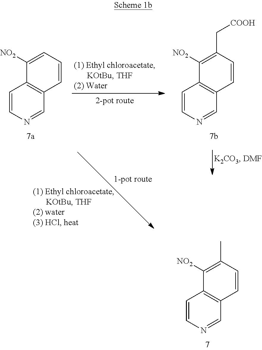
C1([NO2])=C(C)C=CC2=C1C=CN=C2.C1([NO2])=CC=CC2=C1C=CN=C2.C1([NO2])=C(C[COOH])C=CC2=C1C=CN=C2
